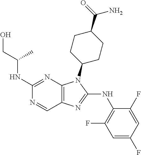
C1(NC(CO)C)=NC2=C(C=N1)N=C(NC1=C(F)C=C(F)C=C1F)N2C1CCC(C(=O)N)CC1
